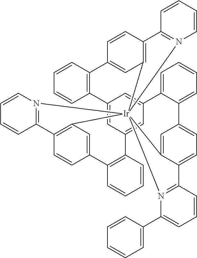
C12=CC3=CC(=C1)C1=CC=CC=C1C1=CC=C4C(=C1)[Ir]15(C6=C(C=CC(=C6)C6=C3C=CC=C6)C3=N1C=CC=C3)(C1=C(C=CC(=C1)C1=C2C=CC=C1)C1=N5C=CC=C1)N1=C4C=CC=C1C1=CC=CC=C1
